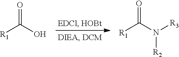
O=C(O)[R1].O=C(N([R3])[R2])[R1]
